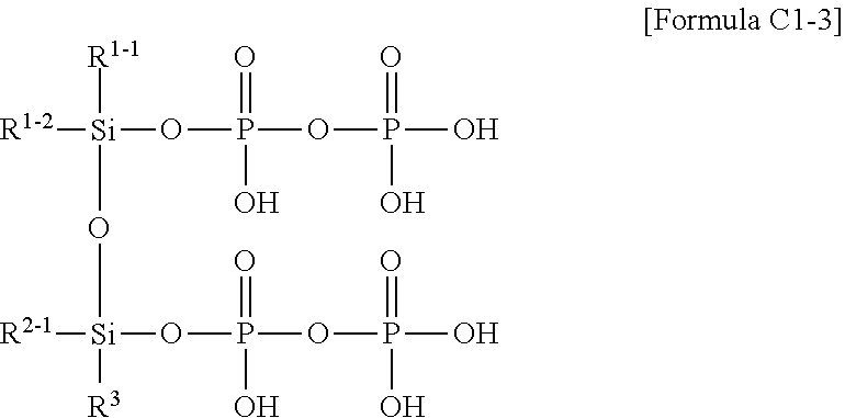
[R1-1][Si]([R1-2])(OP(OP(O)(=O)O)(=O)O)O[Si]([R2-1])(OP(OP(=O)(O)O)(=O)O)[R3]
